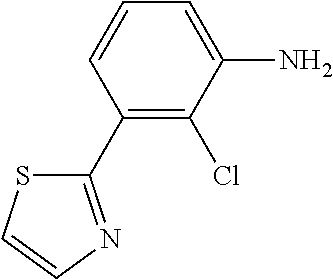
C1=CC(C2=NC=CS2)=C(Cl)C(N)=C1
